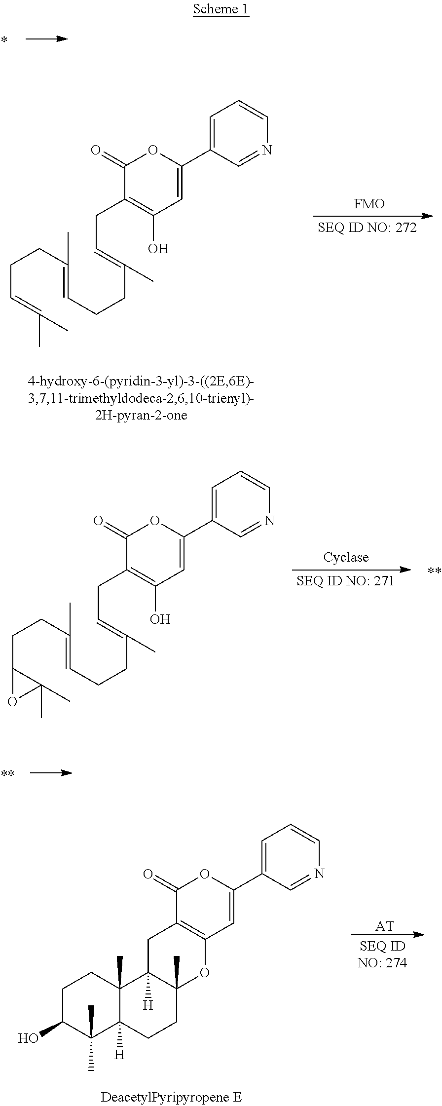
C1(=O)C(CC=C(C)CCC=C(C)CCC=C(C)C)=C(O)C=C(C2=CC=CN=C2)O1.C1(=O)C(CC=C(C)CCC=C(C)CCC2C(C)(C)O2)=C(O)C=C(C2=CC=CN=C2)O1.C1(=O)C2=C(C=C(C3=CC=CN=C3)O1)OC1(C)C([H])(C2)C2(C)C([H])(CC1)C(C)(C)C(O)CC2.[AT]
